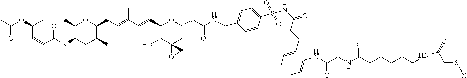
C1(C=CC(=CCC2OC(C)C(NC(C=CC(OC(C)=O)C)=O)CC2C)C)C(O)C2(CC(CC(NCC3=CC=C(S(NC(=O)CCC4=CC=CC=C4NC(CNC(CCCCCNC(CS[X])=O)=O)=O)(=O)=O)C=C3)=O)O1)OC2
